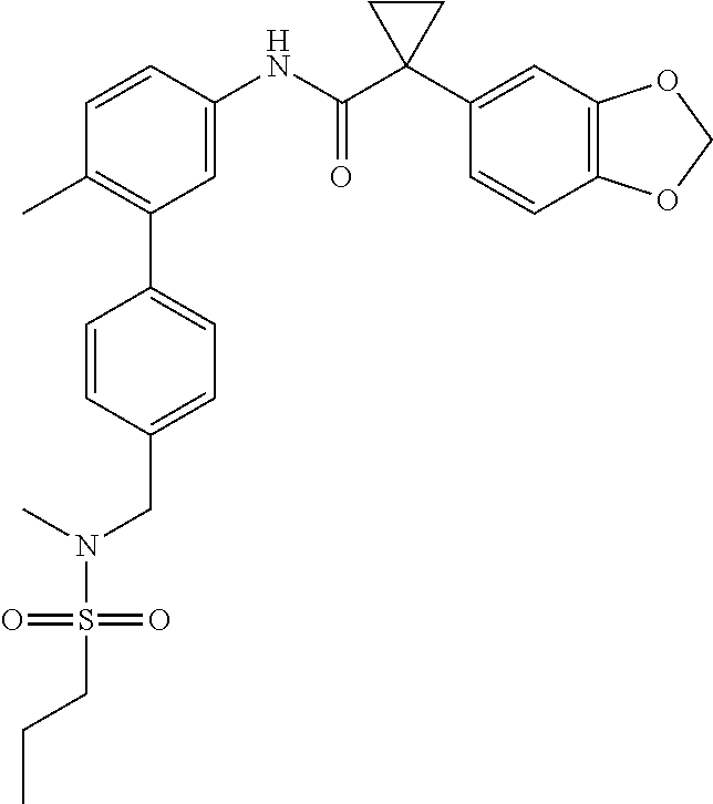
C1(C)=C(C2=CC=C(CN(C)S(=O)(=O)CCC)C=C2)C=C(NC(C2(C3=CC4=C(C=C3)OCO4)CC2)=O)C=C1
